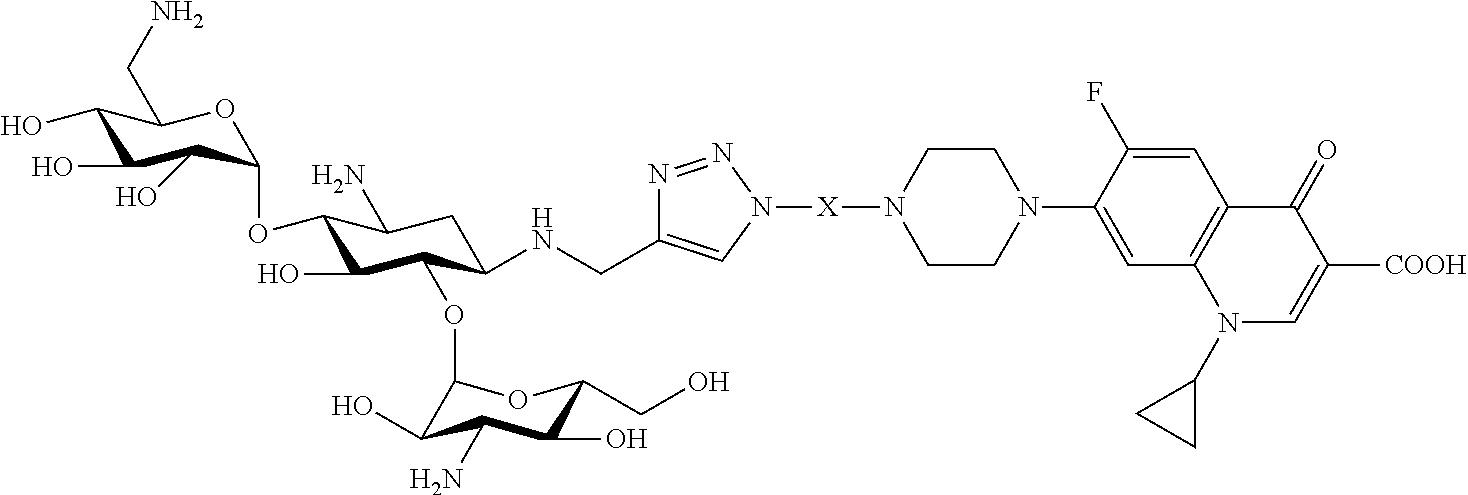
C1(O)C(O)C(O)C(OC2C(O)C(OC3C(O)C(N)C(O)C(CO)O3)C(NCC3=CN([X]N4CCN(C5=CC6=C(C=C5F)C(=O)C([COOH])=CN6C5CC5)CC4)N=N3)CC2N)OC1CN
